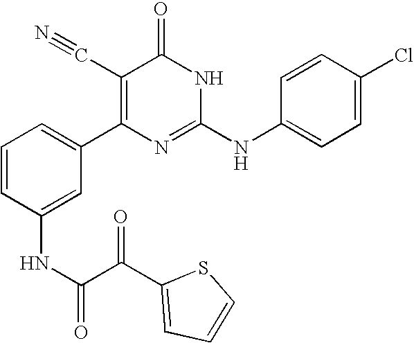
C1(NC(C(=O)C2=CC=CS2)=O)=CC(C2=C(C#N)C(=O)NC(NC3=CC=C(Cl)C=C3)=N2)=CC=C1
